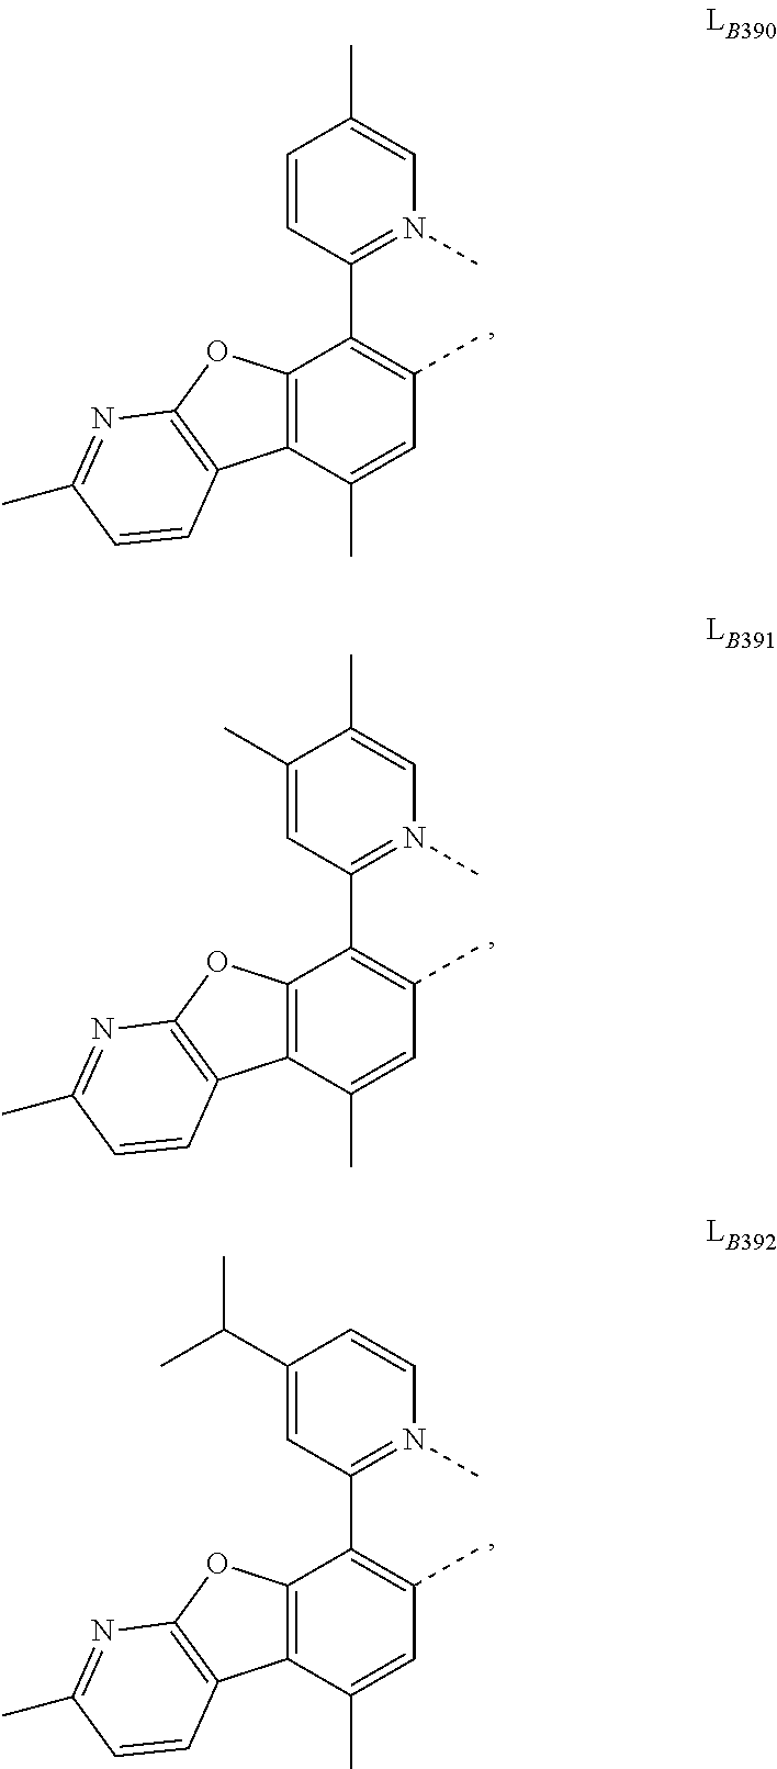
C1(C)=CC(C)=C(C2=N(C)C=C(C)C=C2)C2=C1C1=C(O2)N=C(C)C=C1.C1(C)=CC(C)=C(C2=N(C)C=C(C)C(C)=C2)C2=C1C1=C(O2)N=C(C)C=C1.C1(C)=CC(C)=C(C2=N(C)C=CC(C(C)C)=C2)C2=C1C1=C(O2)N=C(C)C=C1
